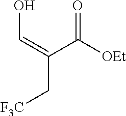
C(C[F3C])(=CO)C([OEt])=O
